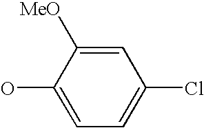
C1(O)=CC=C(Cl)C=C1[MeO]
